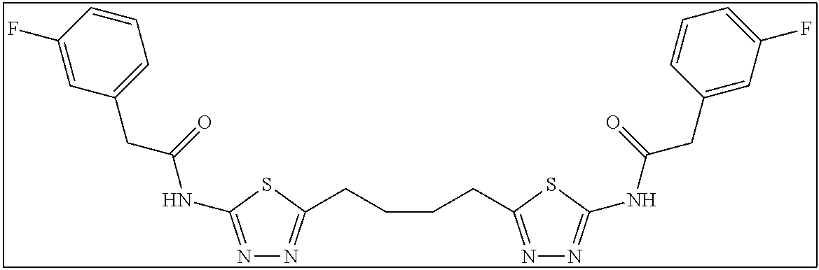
N1=C(NC(CC2=CC=CC(F)=C2)=O)SC(CCCCC2=NN=C(NC(CC3=CC(F)=CC=C3)=O)S2)=N1
